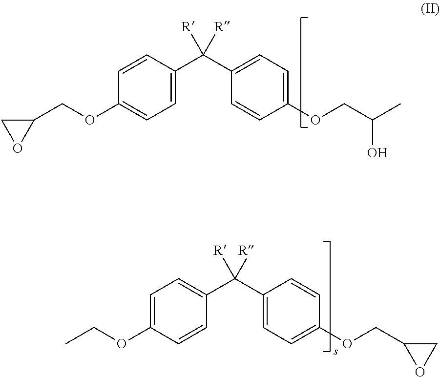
O(CC(O)C)C1=CC=C(C(C2=CC=C(OCC3CO3)C=C2)([R])[R])C=C1.CCOC1=CC=C(C(C2=CC=C(OCC3OC3)C=C2)([R])[R])C=C1
